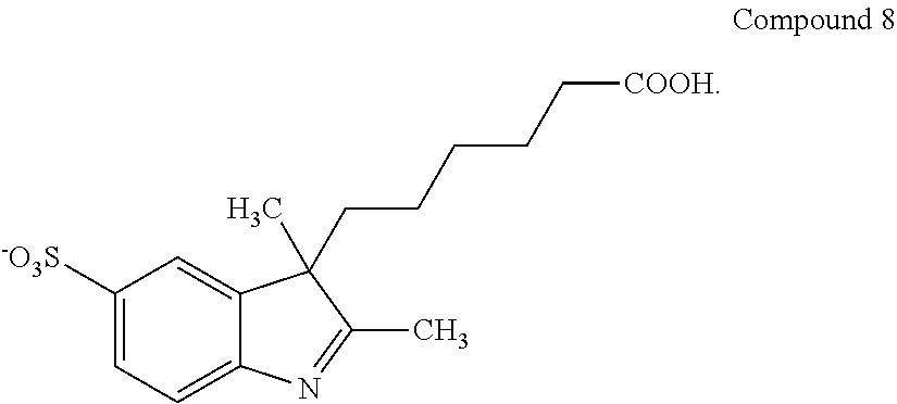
C1([-O3S])=CC=C2C(=C1)C(C)(CCCCC[COOH])C(C)=N2
